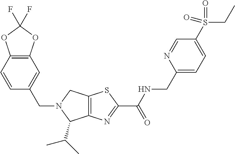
C12=C(N=C(C(NCC3=CC=C(S(CC)(=O)=O)C=N3)=O)S1)C(C(C)C)N(CC1=CC3=C(C=C1)OC(F)(F)O3)C2
